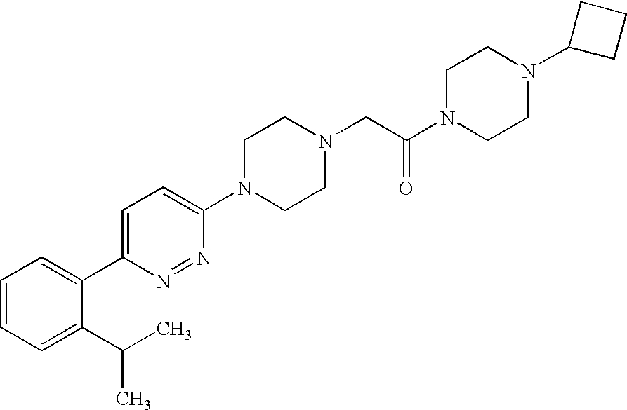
C1=CC=C(C(C)C)C(C2=CC=C(N3CCN(CC(N4CCN(C5CCC5)CC4)=O)CC3)N=N2)=C1
